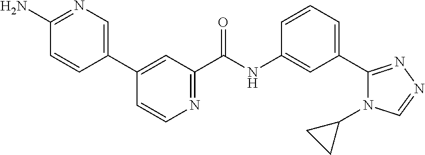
C1(C2=CC(C(NC3=CC(C4=NN=CN4C4CC4)=CC=C3)=O)=NC=C2)=CN=C(N)C=C1
